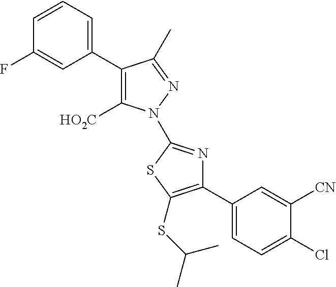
C1(C2=CC=CC(F)=C2)=C([HO2C])N(C2=NC(C3=CC=C(Cl)C([CN])=C3)=C(SC(C)C)S2)N=C1C
